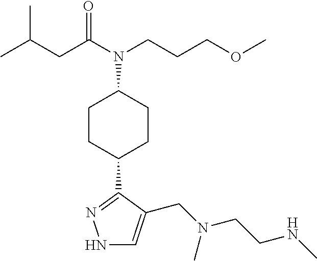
N1C=C(CN(C)CCNC)C(C2CCC(N(CCCOC)C(=O)CC(C)C)CC2)=N1
